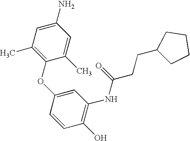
C1(O)=C(NC(=O)CCC2CCCC2)C=C(OC2=C(C)C=C(N)C=C2C)C=C1
